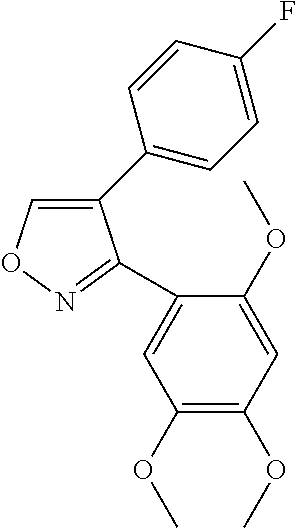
C1(C2=CC=C(F)C=C2)=CON=C1C1=CC(OC)=C(OC)C=C1OC
